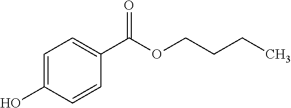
C1=C(O)C=CC(C(OCCCC)=O)=C1
